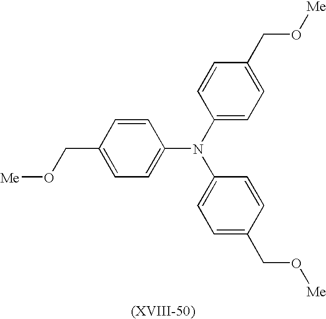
C1=C(CO[Me])C=CC(N(C2=CC=C(CO[Me])C=C2)C2=CC=C(CO[Me])C=C2)=C1
